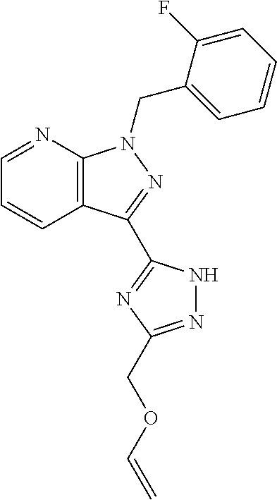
C12=C(N=CC=C1)N(CC1=CC=CC=C1F)N=C2C1=NC(COC=C)=NN1
